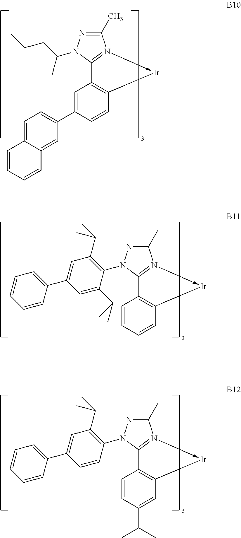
C1(C)=NN(C(CCC)C)C2=N1->[Ir]C1=C2C=C(C2=CC=C3C(=C2)C=CC=C3)C=C1.C1(C)=NN(C2=C(C(C)C)C=C(C3=CC=CC=C3)C=C2C(C)C)C2=N1->[Ir]C1=C2C=CC=C1.C1(C)=NN(C2=C(C(C)C)C=C(C3=CC=CC=C3)C=C2)C2=N1->[Ir]C1=C2C=CC(C(C)C)=C1
